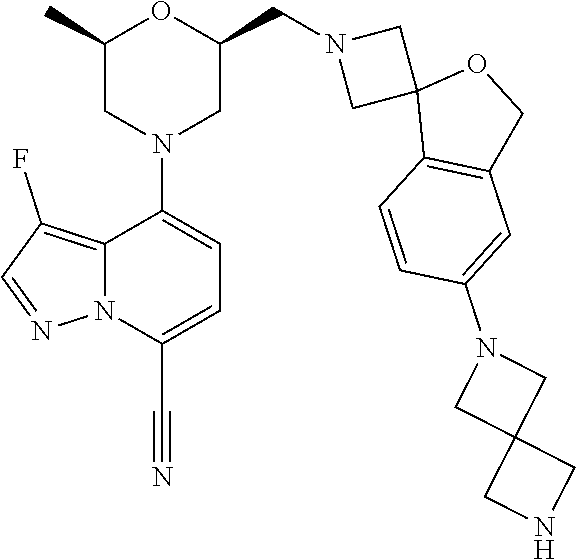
C1(C)CN(C2=CC=C(C#N)N3C2=C(F)C=N3)CC(CN2CC3(C2)C2=C(CO3)C=C(N3CC4(C3)CNC4)C=C2)O1
